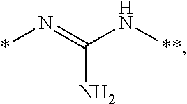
*N=C(N[**])N
